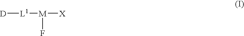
[L1]([D])[M](F)[X]
